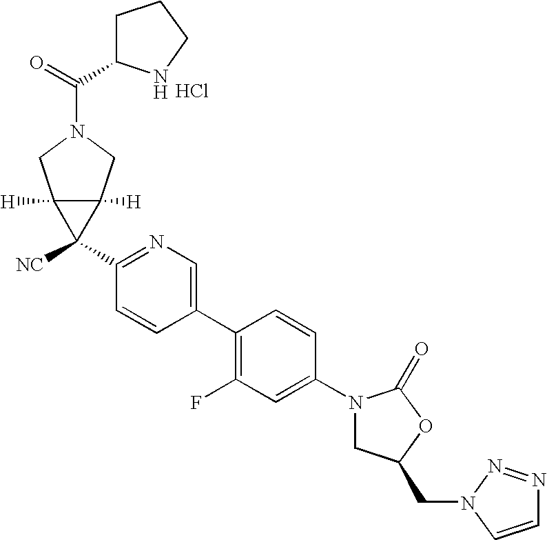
C1(N2CC(CN3C=CN=N3)OC2=O)=CC(F)=C(C2=CN=C(C3([NC])C4([H])C3([H])CN(C(=O)C3CCCN3)C4)C=C2)C=C1.Cl
